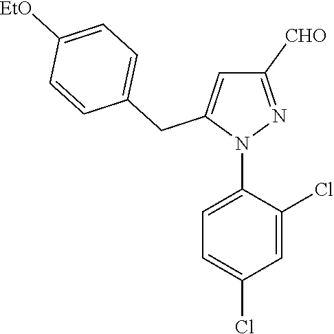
N1(C2=CC=C(Cl)C=C2Cl)N=C([CHO])C=C1CC1=CC=C([EtO])C=C1
